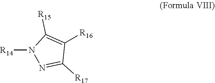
N1([R14])N=C([R17])C([R16])=C1[R15]
